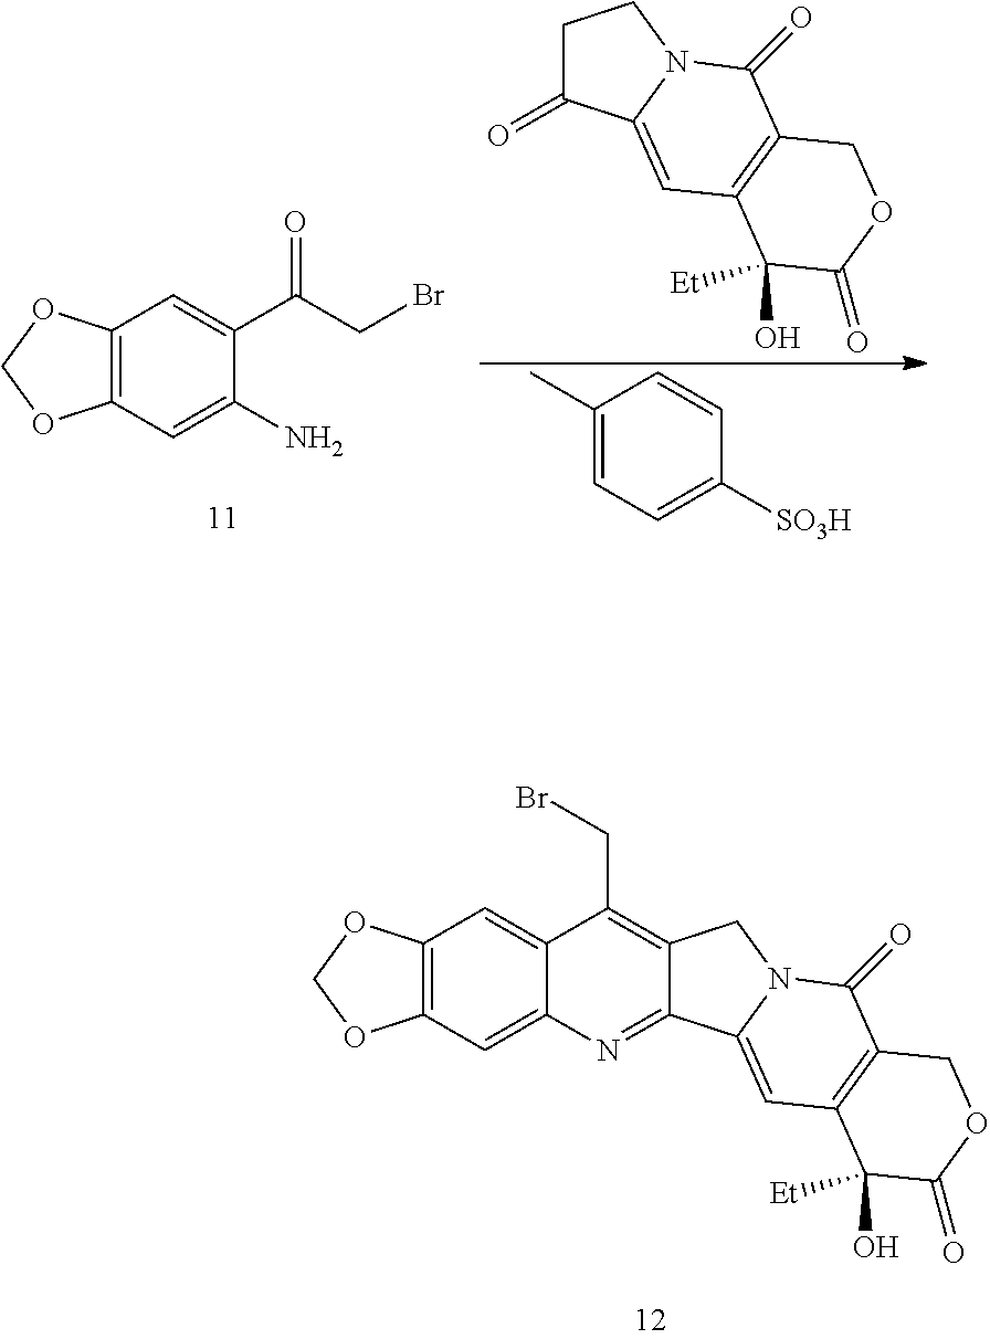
C12=C(C=C(N)C(C(CBr)=O)=C1)OCO2.C1C(=O)C2=CC3=C(C(=O)N2C1)COC(=O)C3(O)[Et].C1(C)=CC=C([SO3H])C=C1.C12=C(C=C3C(=C1)C(CBr)=C1C(=N3)C3=CC4=C(C(=O)N3C1)COC(=O)C4(O)[Et])OCO2
